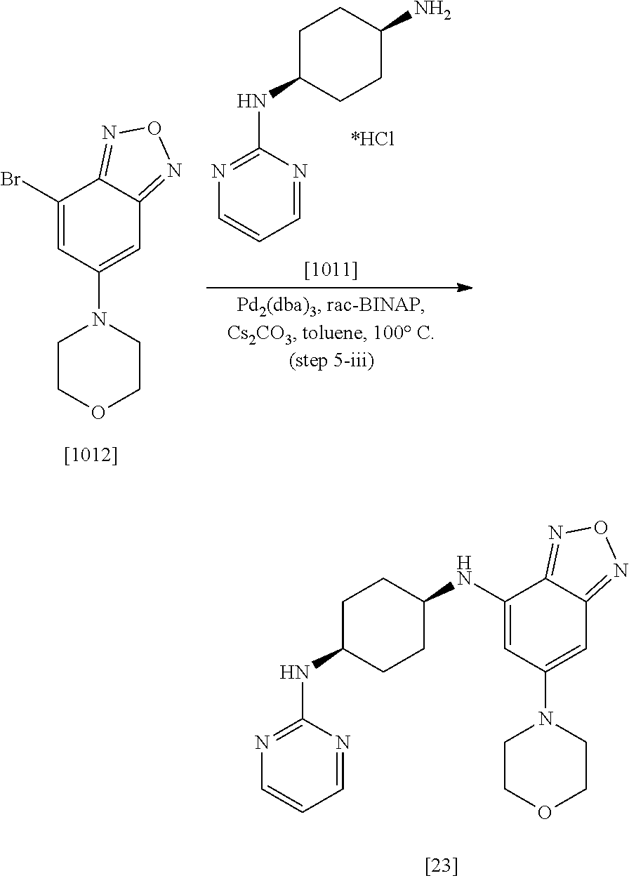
C1C(NC2=NC=CC=N2)CCC(NC2=CC(N3CCOCC3)=CC3=NON=C23)C1.C1(Br)=CC(N2CCOCC2)=CC2=NON=C12.C1C(NC2=NC=CC=N2)CCC(N)C1
